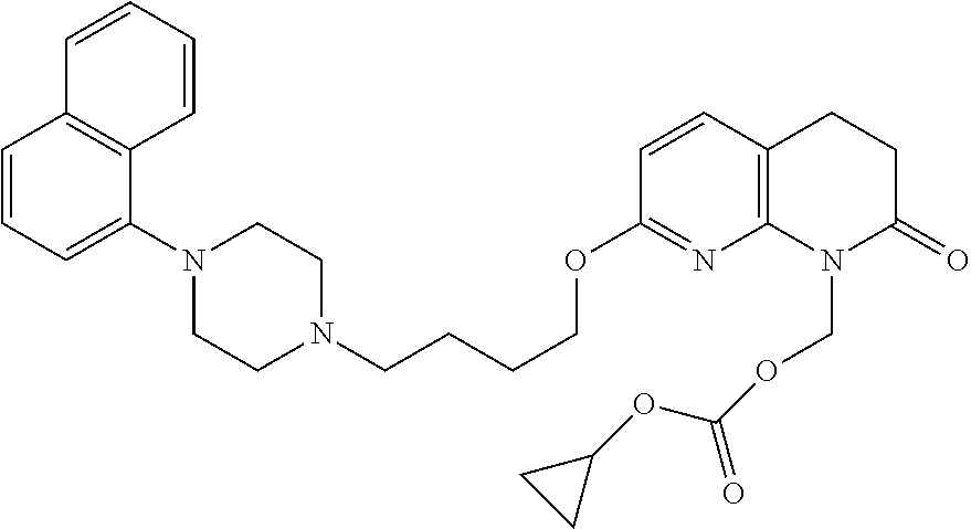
C1=CC=C(N2CCN(CCCCOC3=NC4=C(C=C3)CCC(=O)N4COC(OC3CC3)=O)CC2)C2=C1C=CC=C2
